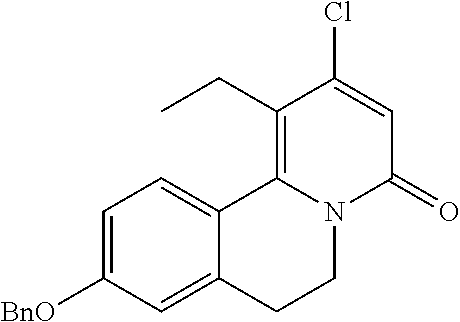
C1=C([BnO])C=C2C(=C1)C1=C(CC)C(Cl)=CC(=O)N1CC2
